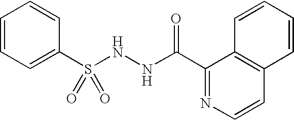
C1=CC=C(S(NNC(=O)C2=NC=CC3=C2C=CC=C3)(=O)=O)C=C1
